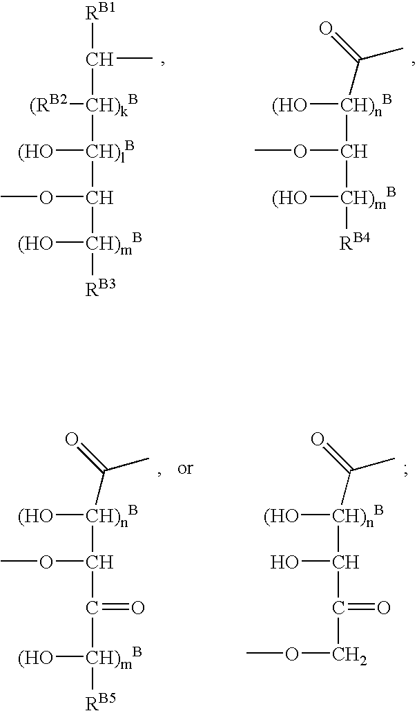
[RB1]C(C)[CH)kB]([(RB2])[CH)lB]([(HO])C(OC)[CH)mB]([(HO])[RB3].[CH)nB]([(HO])(C(OC)[CH)mB]([(HO])[RB4])C(C)=O.[CH)nB]([(HO])(C(OC)C([CH)mB]([(HO])[RB5])=O)C(C)=O.[CH)nB]([(HO])(C(O)C(=O)COC)C(C)=O
